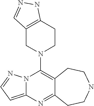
N12C(=CC=N1)N=C1C(=C2N2CCC3=C(C2)C=NN3)CCNCC1
